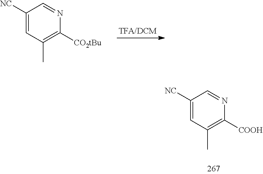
C1([NC])=CC(C)=C([CO2tBu])N=C1.C1([NC])=CC(C)=C([COOH])N=C1
